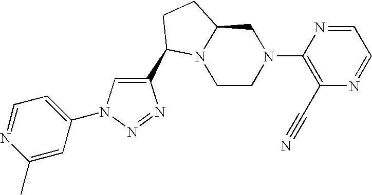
C1(C)=CC(N2C=C(C3N4CCN(C5=C(C#N)N=CC=N5)CC4CC3)N=N2)=CC=N1
